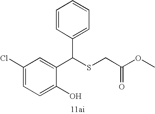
C1=C(O)C(C(SCC(=O)OC)C2=CC=CC=C2)=CC(Cl)=C1
